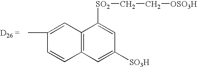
CC1=CC2=C(C=C1)C=C([SO3H])C=C2[SO2]CC[OSO3H]
